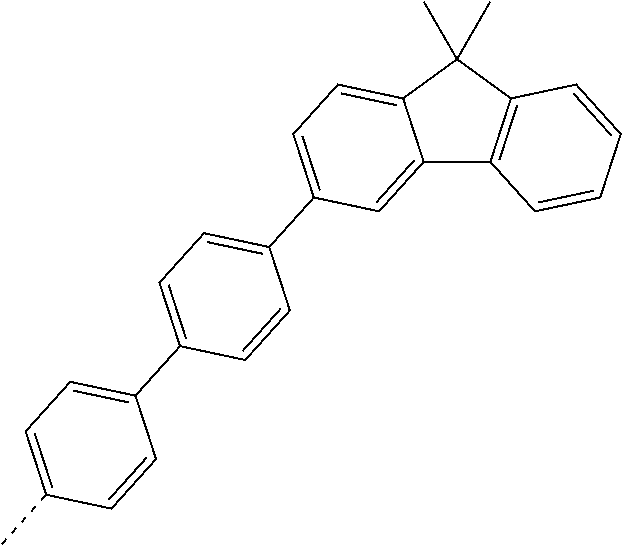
C12=CC(C3=CC=C(C4=CC=C(C)C=C4)C=C3)=CC=C1C(C)(C)C1=C2C=CC=C1
